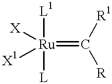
[L1][Ru]([X])([X1])([L])=C([R1])[R]
